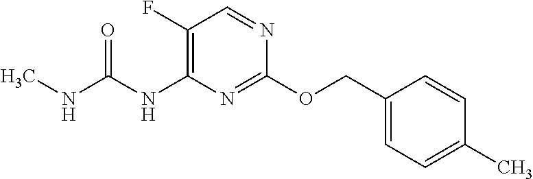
C1(COC2=NC(NC(NC)=O)=C(F)C=N2)=CC=C(C)C=C1
